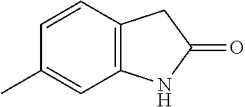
C1=CC(C)=CC2=C1CC(=O)N2
